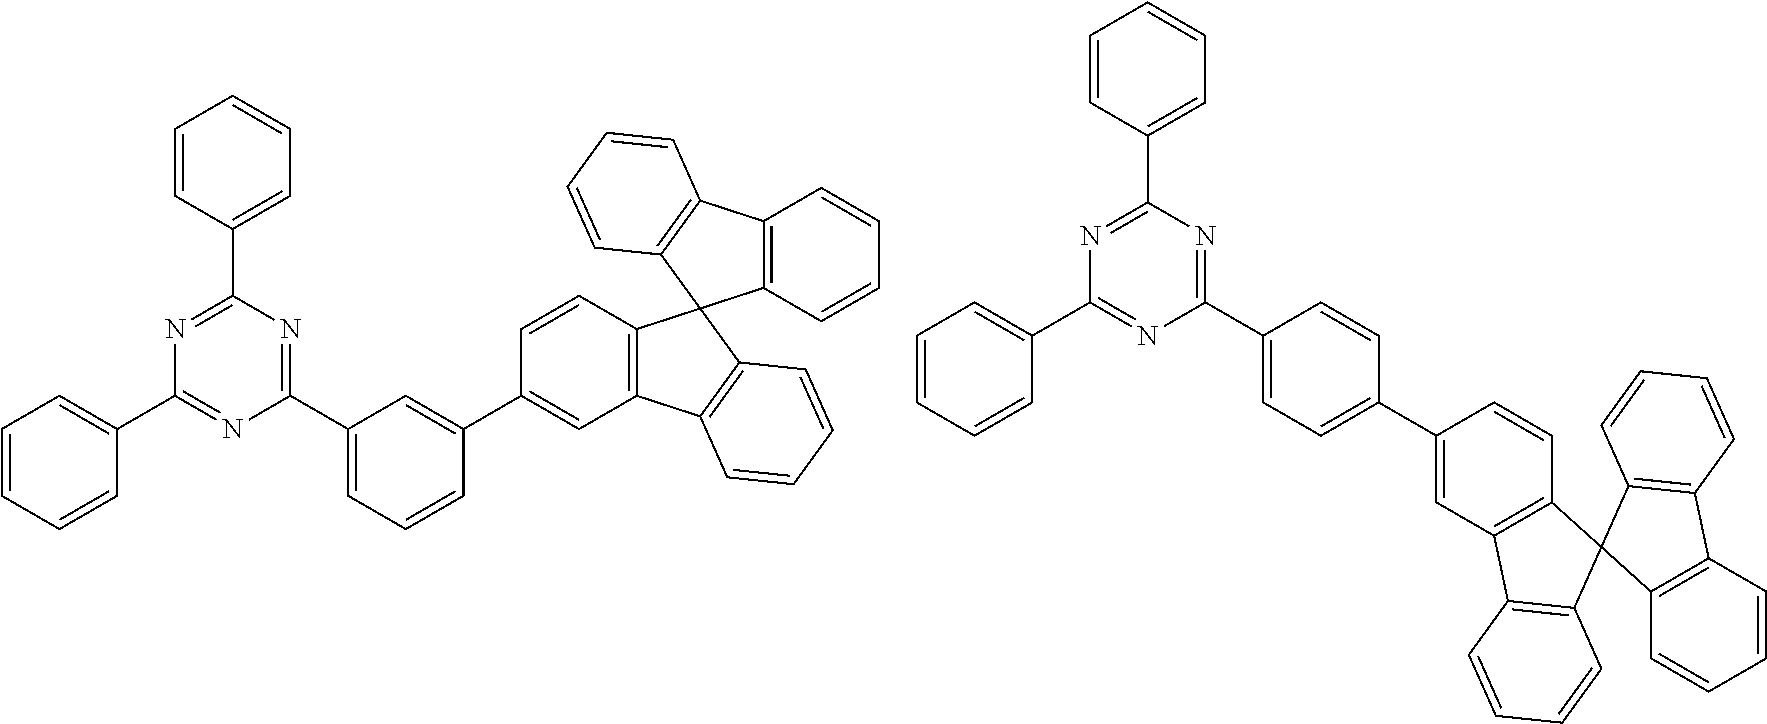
C1=CC=CC(C2=NC(C3=CC=CC(C4=CC5=C(C=C4)C4(C6=C5C=CC=C6)C5=C(C6=C4C=CC=C6)C=CC=C5)=C3)=NC(C3=CC=CC=C3)=N2)=C1.C1=CC=CC(C2=NC(C3=CC=C(C4=CC5=C(C=C4)C4(C6=C5C=CC=C6)C5=C(C6=C4C=CC=C6)C=CC=C5)C=C3)=NC(C3=CC=CC=C3)=N2)=C1
